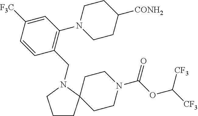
C1CC2(CCN(C(OC([CF3])[CF3])=O)CC2)N(CC2=C(N3CCC([CONH2])CC3)C=C([F3C])C=C2)C1
